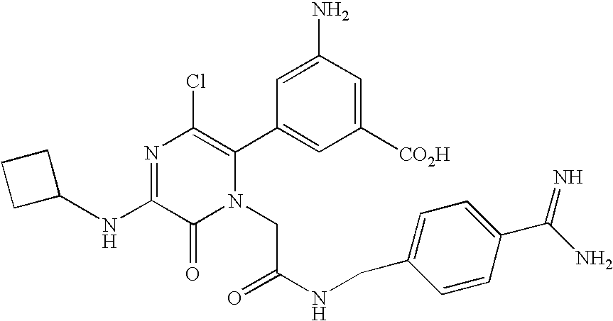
N(C1=NC(Cl)=C(C2=CC([CO2H])=CC(N)=C2)N(CC(NCC2=CC=C(C(N)=N)C=C2)=O)C1=O)C1CCC1
